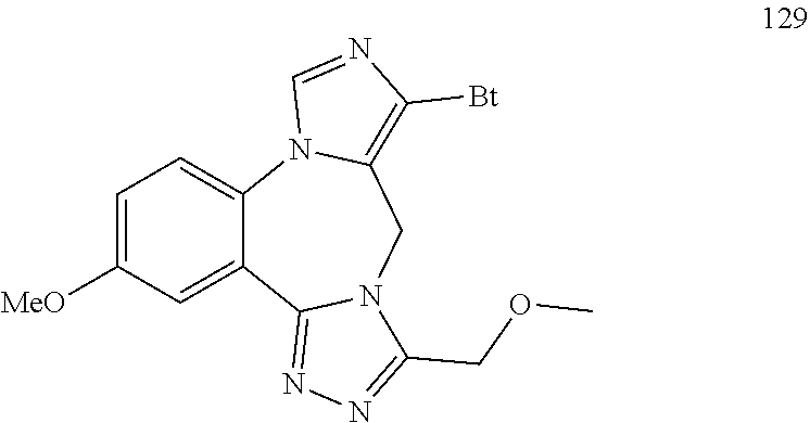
C1=C([MeO])C=C2C(=C1)N1C(=C([Bt])N=C1)CN1C2=NN=C1COC
